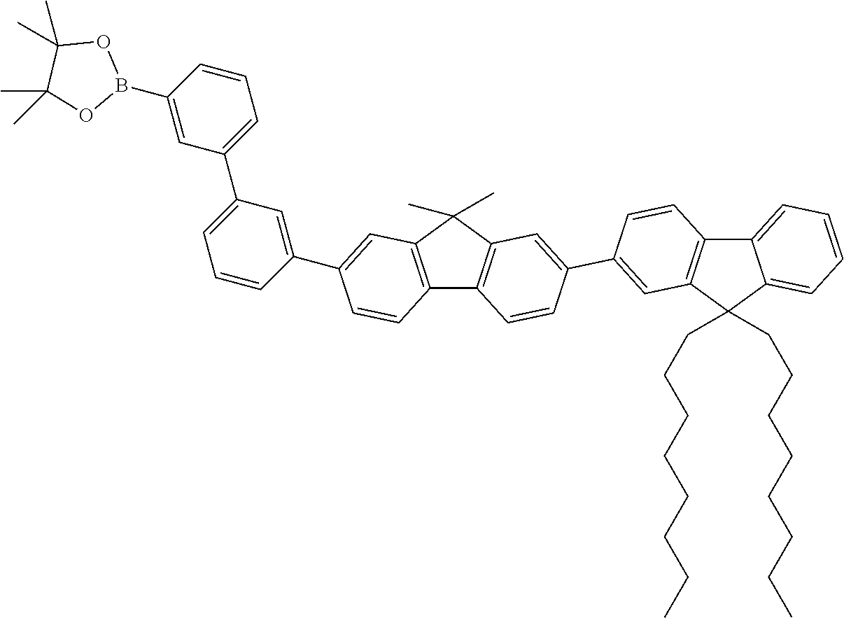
C1=CC=C(C2=CC=CC(C3=CC4=C(C5=C(C4(C)C)C=C(C4=CC6=C(C=C4)C4=CC=CC=C4C6(CCCCCCCC)CCCCCCCC)C=C5)C=C3)=C2)C=C1B1OC(C)(C)C(C)(C)O1
